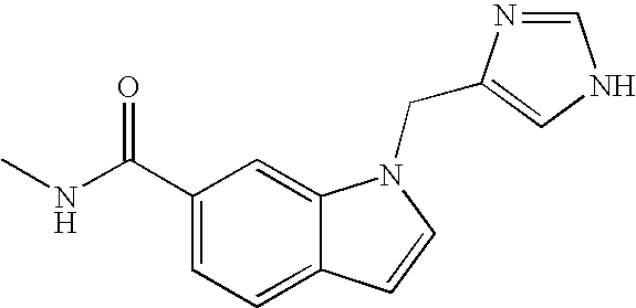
C1(C(NC)=O)=CC=C2C(=C1)N(CC1=CNC=N1)C=C2
